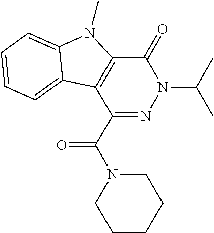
C1(=O)C2=C(C(C(N3CCCCC3)=O)=NN1C(C)C)C1=CC=CC=C1N2C
